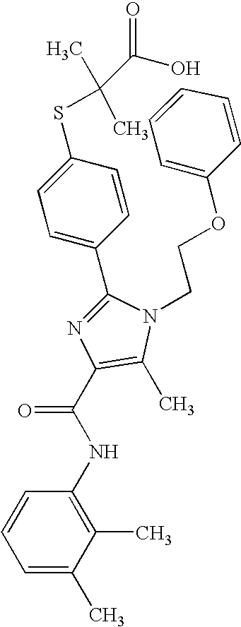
C1(C2=CC=C(SC(C)(C)C(O)=O)C=C2)=NC(C(NC2=C(C)C(C)=CC=C2)=O)=C(C)N1CCOC1=CC=CC=C1
